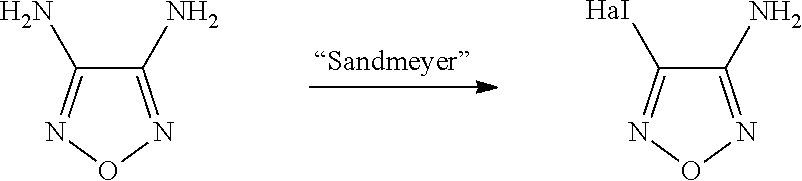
C1(N)=NON=C1N.C1(N)=NON=C1[HaI]
